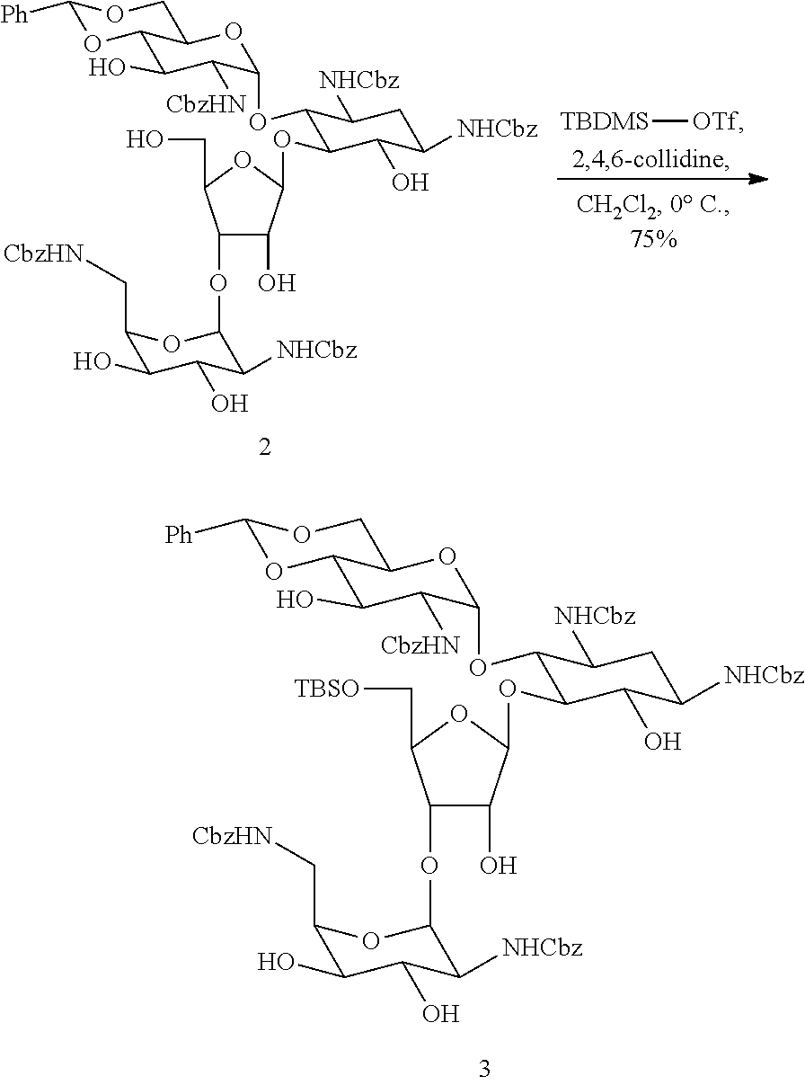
[TBDMS][OTf].C1(OC2C([NHCbz])C(O)C(O)C(C[CbzHN])O2)C(O)C(OC2C(OC3C([CbzHN])C(O)C4OC([Ph])OCC4O3)C([NHCbz])CC([NHCbz])C2O)OC1CO.C1(OC2C([NHCbz])C(O)C(O)C(C[CbzHN])O2)C(O)C(OC2C(OC3C([CbzHN])C(O)C4OC([Ph])OCC4O3)C([NHCbz])CC([NHCbz])C2O)OC1C[TBSO]
